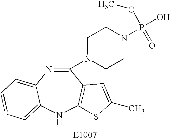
C1(N2CCN(P(O)(OC)=O)CC2)=NC2=CC=CC=C2NC2=C1C=C(C)S2
